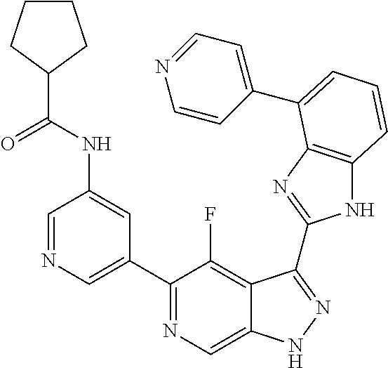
C1=NC=C(C2=NC=C3C(=C2F)C(C2=NC4=C(N2)C=CC=C4C2=CC=NC=C2)=NN3)C=C1NC(=O)C1CCCC1
